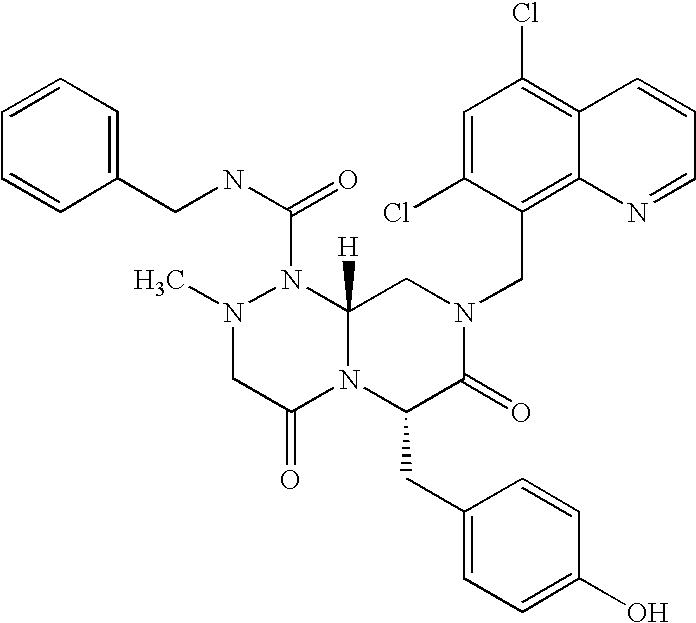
C1=CC=CC(CNC(N2N(C)CC(=O)N3C2([H])CN(CC2=C4C(=C(Cl)C=C2Cl)C=CC=N4)C(=O)C3CC2=CC=C(O)C=C2)=O)=C1
